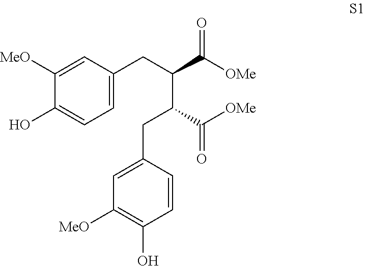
C1=C(CC(C(=O)[OMe])C(CC2=CC([MeO])=C(O)C=C2)C(=O)[OMe])C=C([MeO])C(O)=C1
